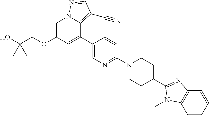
C1(C2=NC3=C(C=CC=C3)N2C)CCN(C2=NC=C(C3=CC(OCC(O)(C)C)=CN4C3=C(C#N)C=N4)C=C2)CC1
